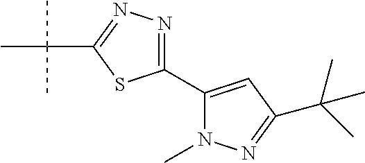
C1(C2=CC(C(C)(C)C)=NN2C)=NN=C(C(C)(C)C)S1
